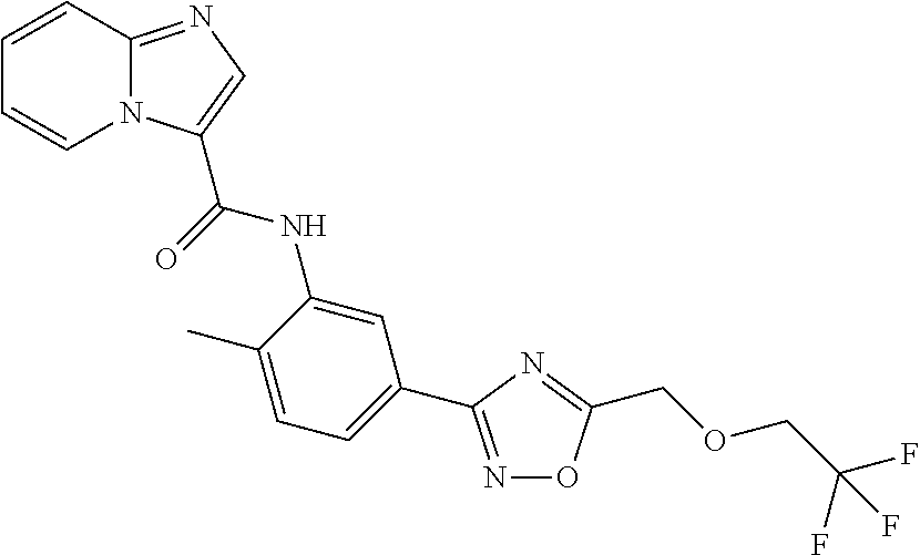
C1=CC2=NC=C(C(NC3=CC(C4=NOC(COCC(F)(F)F)=N4)=CC=C3C)=O)N2C=C1
